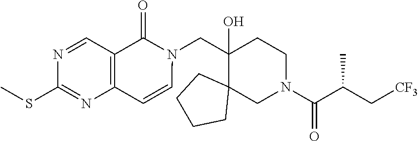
C1(O)(CN2C(=O)C3=C(C=C2)N=C(SC)N=C3)C2(CN(C(C(C[CF3])C)=O)CC1)CCCC2
